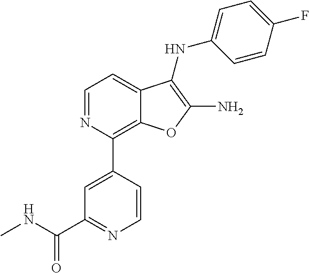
C1=CC(NC2=C(N)OC3=C(C4=CC(C(NC)=O)=NC=C4)N=CC=C32)=CC=C1F
